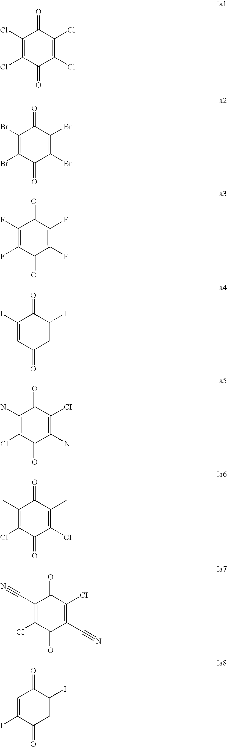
C1(Cl)=C(Cl)C(=O)C(Cl)=C(Cl)C1=O.C1(Br)=C(Br)C(=O)C(Br)=C(Br)C1=O.C1(F)=C(F)C(=O)C(F)=C(F)C1=O.C1(I)=CC(=O)C=C(I)C1=O.C1(N)=C([CI])C(=O)C(N)=C([CI])C1=O.C1(C)=C([CI])C(=O)C([CI])=C(C)C1=O.C1(C#N)=C([CI])C(=O)C(C#N)=C([CI])C1=O.C1=C(I)C(=O)C=C(I)C1=O
